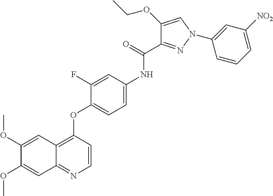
C1(OC)=CC2=C(OC3=CC=C(NC(C4=NN(C5=CC([NO2])=CC=C5)C=C4OCC)=O)C=C3F)C=CN=C2C=C1OC
